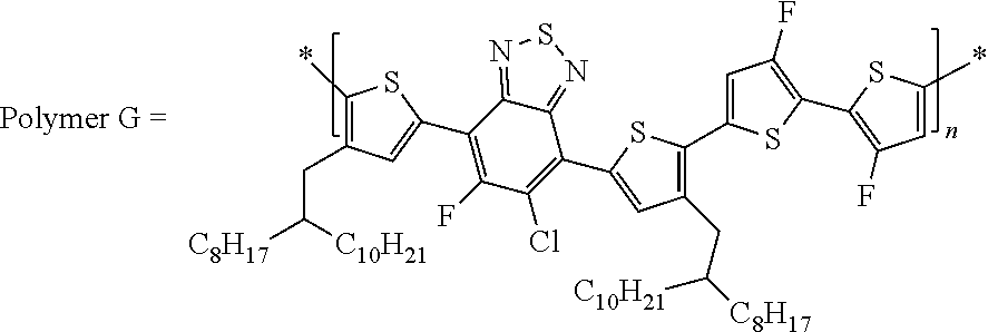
C1(*)=C(CC([C10H21])[C8H17])C=C(C2=C(F)C(Cl)=C(C3=CC(CC([C10H21])[C8H17])=C(C4=CC(F)=C(C5=C(F)C=C(*)S5)S4)S3)C3=NSN=C23)S1
